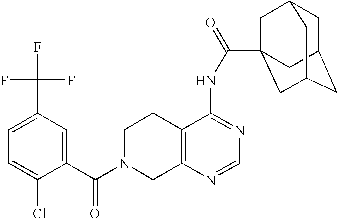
C1N(C(=O)C2=CC(C(F)(F)F)=CC=C2Cl)CC2=C(C1)C(NC(=O)C13CC4CC(CC(C1)C4)C3)=NC=N2
